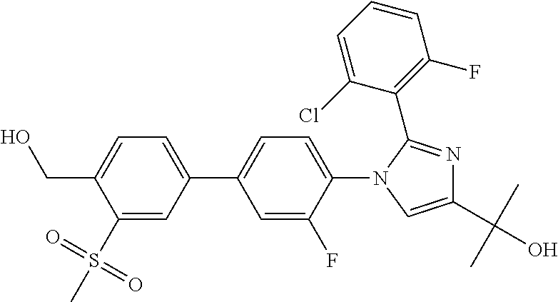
C1(S(=O)(=O)C)=CC(C2=CC=C(N3C=C(C(C)(C)O)N=C3C3=C(F)C=CC=C3Cl)C(F)=C2)=CC=C1CO
